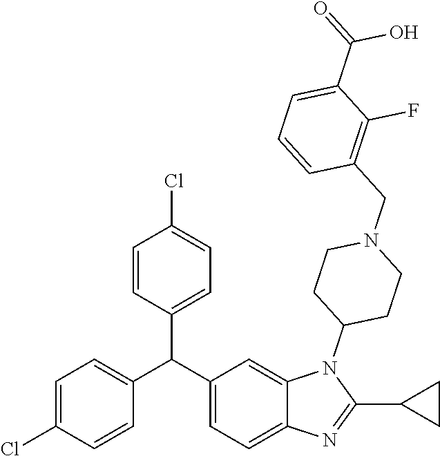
C1(C(C2=CC=C3C(=C2)N(C2CCN(CC4=C(F)C(C(=O)O)=CC=C4)CC2)C(C2CC2)=N3)C2=CC=C(Cl)C=C2)=CC=C(Cl)C=C1
